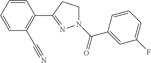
C1=CC=CC(C#N)=C1C1=NN(C(=O)C2=CC(F)=CC=C2)CC1
